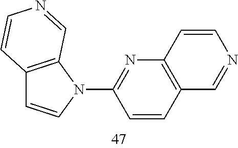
C12=C(N(C3=NC4=C(C=C3)C=NC=C4)C=C1)C=NC=C2
